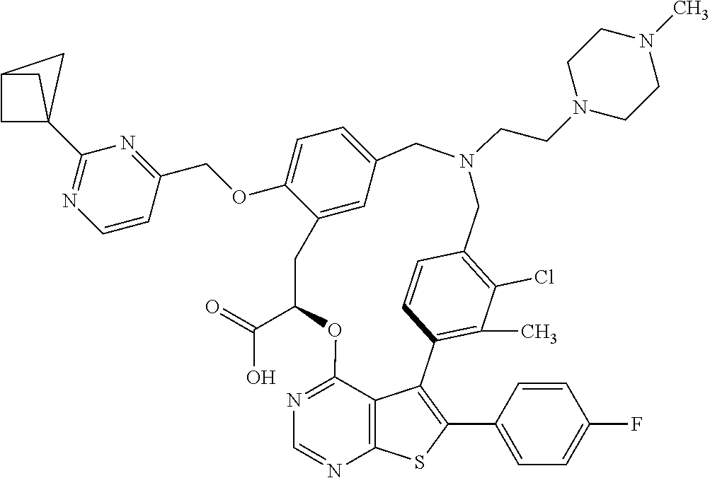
O(C1=CC=C2C=C1CC(C(O)=O)OC1=NC=NC3=C1C(=C(C1=CC=C(F)C=C1)S3)C1=C(C)C(Cl)=C(C=C1)CN(CCN1CCN(C)CC1)C2)CC1=NC(C23CC(C2)C3)=NC=C1
